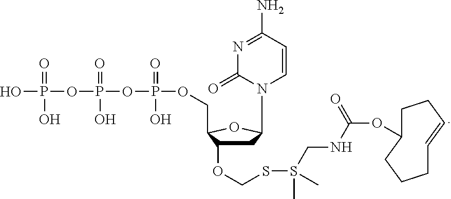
C1C(OCSS(CNC(OC2CCC=CCCC2)=O)(C)C)C(COP(OP(OP(O)(=O)O)(=O)O)(=O)O)OC1N1C=CC(N)=NC1=O
